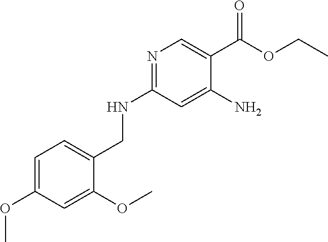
C1=C(OC)C=C(OC)C(CNC2=NC=C(C(OCC)=O)C(N)=C2)=C1
